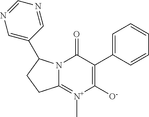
C12=[N+](C)C([O-])=C(C3=CC=CC=C3)C(=O)N1C(C1=CN=CN=C1)CC2
